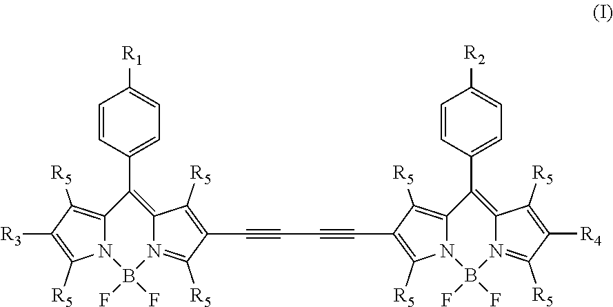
C1=CC(C2=C3N(=C([R5])C(C#CC#CC4=C([R5])N5C(=C4[R5])C(C4=CC=C([R2])C=C4)=C4N(=C([R5])C([R4])=C4[R5])B5(F)F)=C3[R5])B(F)(F)N3C2=C([R5])C([R3])=C3[R5])=CC=C1[R1]
